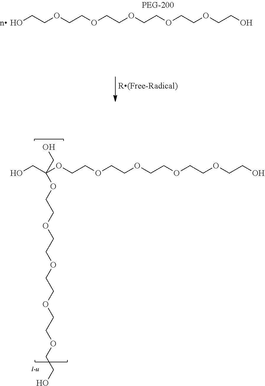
OCCOCCOCCOCCOCCOCCO.OCC(OCCOCCOCCOCCOCCO)(CO)OCCOCCOCCOCCOCCO
